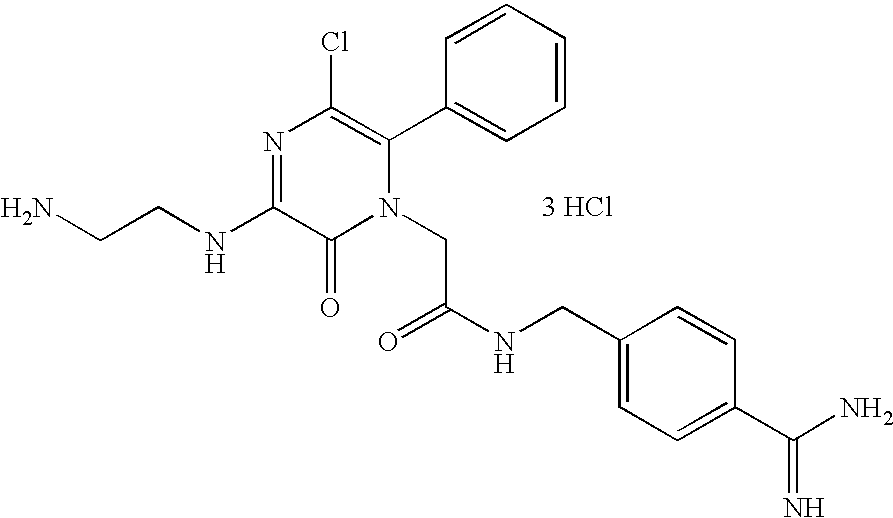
[3 HCl].NCCNC1=NC(Cl)=C(C2=CC=CC=C2)N(CC(NCC2=CC=C(C(N)=N)C=C2)=O)C1=O
